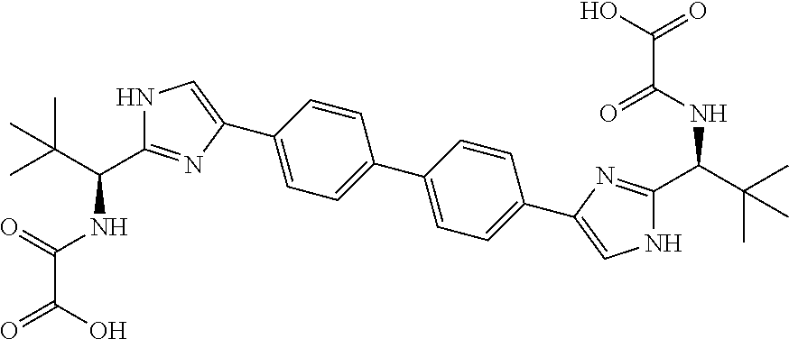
C1=CC(C2=CNC(C(C(C)(C)C)NC(C(=O)O)=O)=N2)=CC=C1C1=CC=C(C2=CNC(C(C(C)(C)C)NC(C(O)=O)=O)=N2)C=C1
